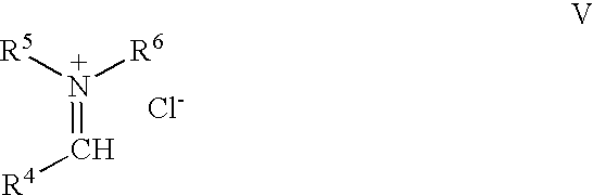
[N+](=C[R4])([R5])[R6].[Cl-]
